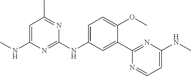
C1(C2=NC(NC)=CC=N2)=CC(NC2=NC(NC)=CC(C)=N2)=CC=C1OC
